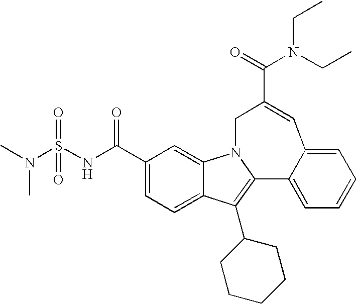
C(=O)(C1=CC2=CC=CC=C2C2=C(C3CCCCC3)C3=CC=C(C(=O)NS(N(C)C)(=O)=O)C=C3N2C1)N(CC)CC
